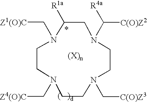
N1(C[Z4(O)C])CCN(C[Z1(O)C])C([R1a])CN(C([R4a])[C(O)Z2])CCN(C[C(O)Z3])CC1
